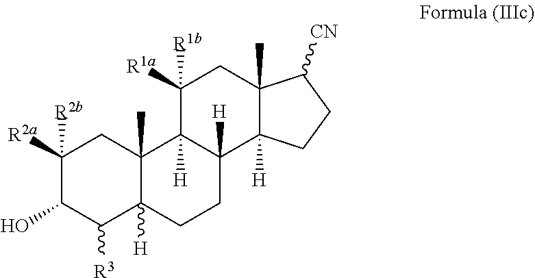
C1([R2a])([R2b])C(O)C([R3])C2([H])C(C)(C1)C1([H])C([H])(CC2)C2([H])C(C)(CC1([R1a])[R1b])C([CN])CC2
